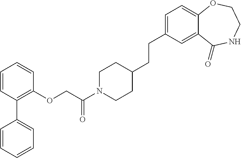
C1=CC(C2=CC=CC=C2)=C(OCC(N2CCC(CCC3=CC=C4C(=C3)C(=O)NCCO4)CC2)=O)C=C1
